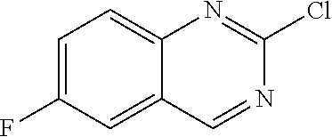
C1=C(F)C=C2C(=C1)N=C(Cl)N=C2
